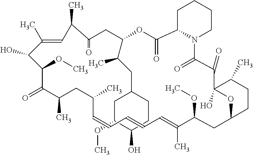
C1(OC)C(O)CCC(CC(C2OC(=O)C3N(C(=O)C(=O)C4(O)OC(CC(OC)C(C)=CC=CC=CC(C)CC(C)C(=O)C(OC)C(O)C(C)=CC(C)C(=O)C2)CCC4C)CCCC3)C)C1
